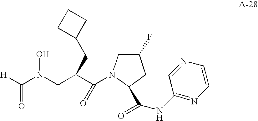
[H]C(N(CC(C(=O)N1CC(F)CC1C(=O)NC1=NC=CN=C1)CC1CCC1)O)=O
